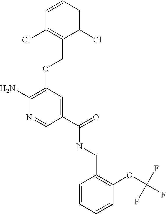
C(NC(C1=CC(OCC2=C(Cl)C=CC=C2Cl)=C(N)N=C1)=O)C1=C(OC(F)(F)F)C=CC=C1
